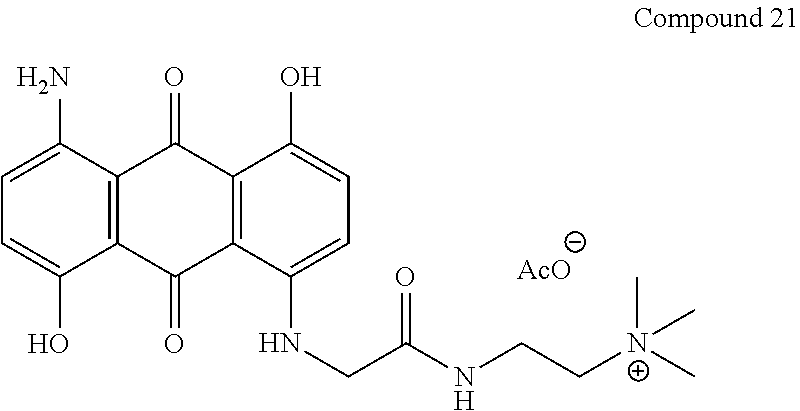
C1=C(O)C2=C(C(N)=C1)C(=O)C1=C(C2=O)C(NCC(NCC[N+](C)(C)C)=O)=CC=C1O.[AcO]
